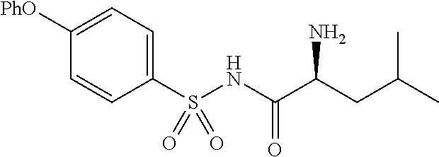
C1([PhO])=CC=C(S(NC(C(CC(C)C)N)=O)(=O)=O)C=C1
